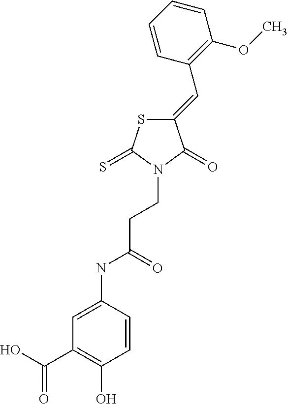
C1(=CC2=C(OC)C=CC=C2)SC(=S)N(CCC(NC2=CC(C(O)=O)=C(O)C=C2)=O)C1=O
